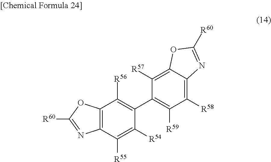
C12=C(C([R55])=C([R54])C(C3=C([R59])C([R58])=C4C(=C3[R57])OC([R60])=N4)=C1[R56])N=C([R60])O2
